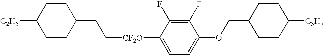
C([CF2O]C1=CC=C(OCC2CCC([C3H7])CC2)C(F)=C1F)CC1CCC([C2H5])CC1
